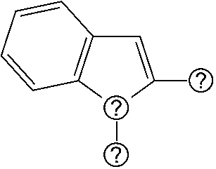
C1=C(C)C(C)C2=C1C=CC=C2
